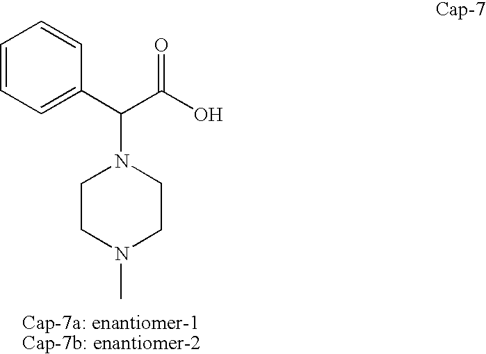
C1=CC=C(C(C(O)=O)N2CCN(C)CC2)C=C1
